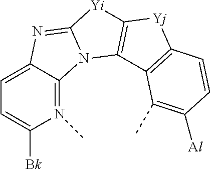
C1=C2C(=N(C)C([Bk])=C1)N1C(=N2)[Yi]C2=C1C1=C([Yj]2)C=CC([Al])=C1C
